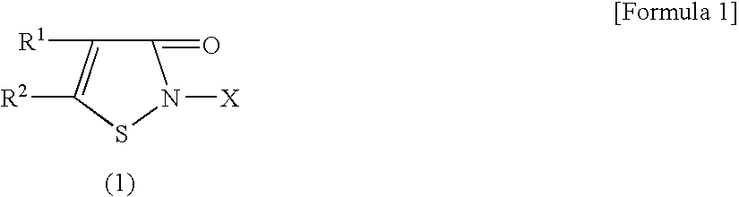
C1(=O)C([R1])=C([R2])SN1[X]
